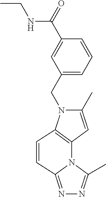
C1(C)=CC2=C(N1CC1=CC=CC(C(NCC)=O)=C1)C=CC1=NN=C(C)N12
